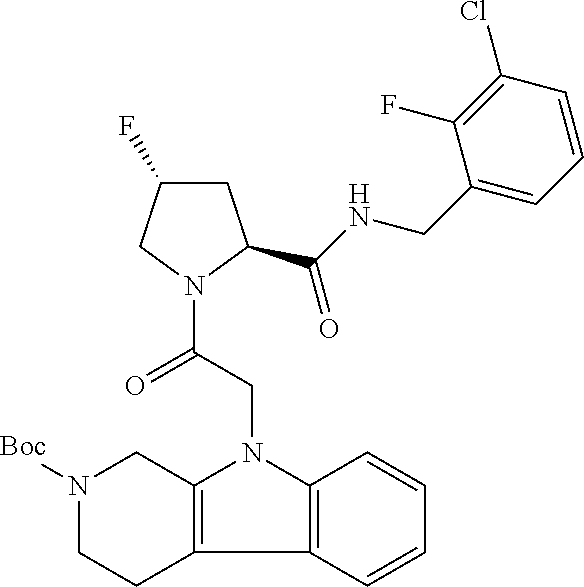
C1C(F)CN(C(CN2C3=C(C4=C2C=CC=C4)CCN([Boc])C3)=O)C1C(NCC1=CC=CC(Cl)=C1F)=O
